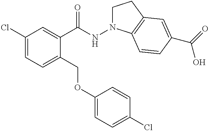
C1(Cl)=CC=C(COC2=CC=C(Cl)C=C2)C(C(NN2CCC3=C2C=CC(C(=O)O)=C3)=O)=C1
